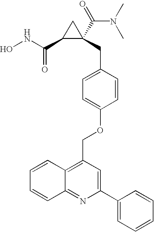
ONC(C1C(CC2=CC=C(OCC3=C4C(=NC(C5=CC=CC=C5)=C3)C=CC=C4)C=C2)(C(=O)N(C)C)C1)=O
